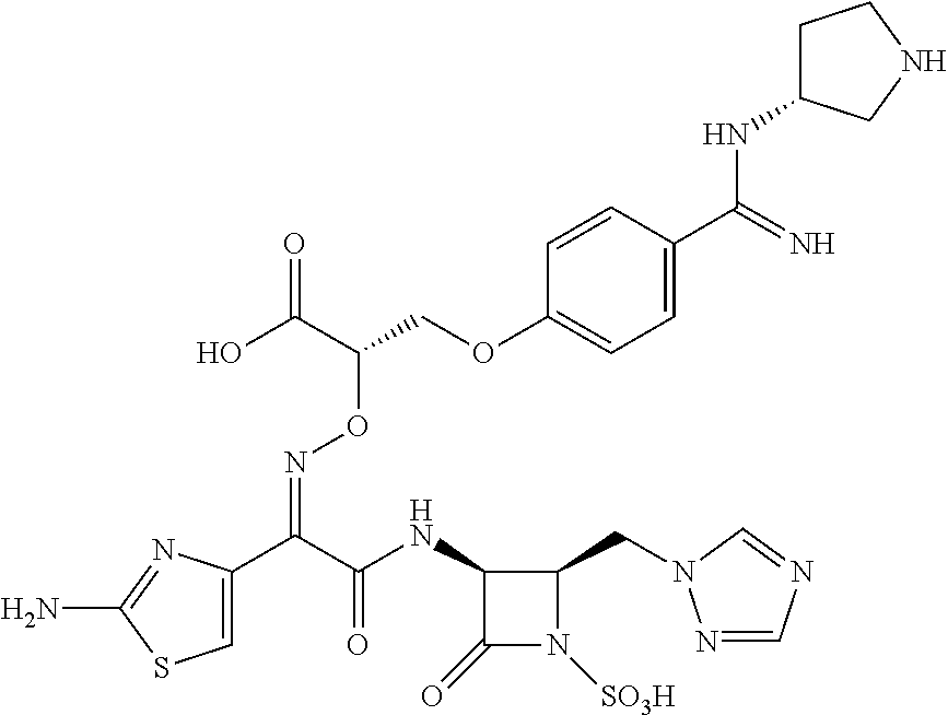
C1=C(C(C(=O)NC2C(=O)N([SO3H])C2CN2N=CN=C2)=NOC(COC2=CC=C(C(=N)NC3CCNC3)C=C2)C(=O)O)N=C(N)S1
